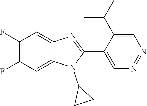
C1(F)=C(F)C=C2C(=C1)N=C(C1=CN=NC=C1C(C)C)N2C1CC1
